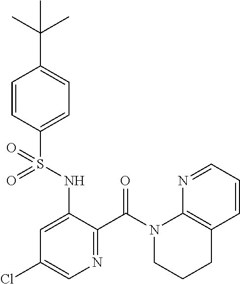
C1=CC(S(NC2=CC(Cl)=CN=C2C(N2CCCC3=C2N=CC=C3)=O)(=O)=O)=CC=C1C(C)(C)C
